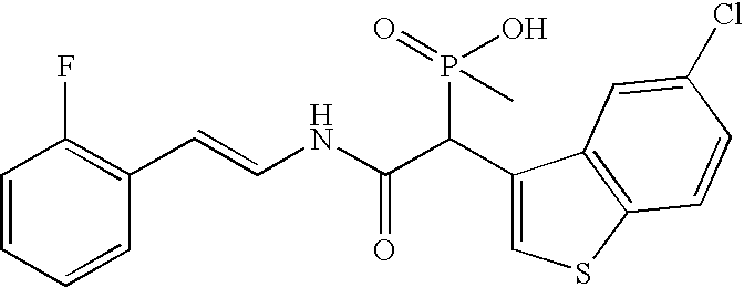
C1=CC=CC(C=CNC(C(C2=CSC3=C2C=C(Cl)C=C3)P(O)(=O)C)=O)=C1F
